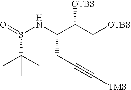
O=S(NC(C(C[OTBS])[OTBS])CC#C[TMS])C(C)(C)C
